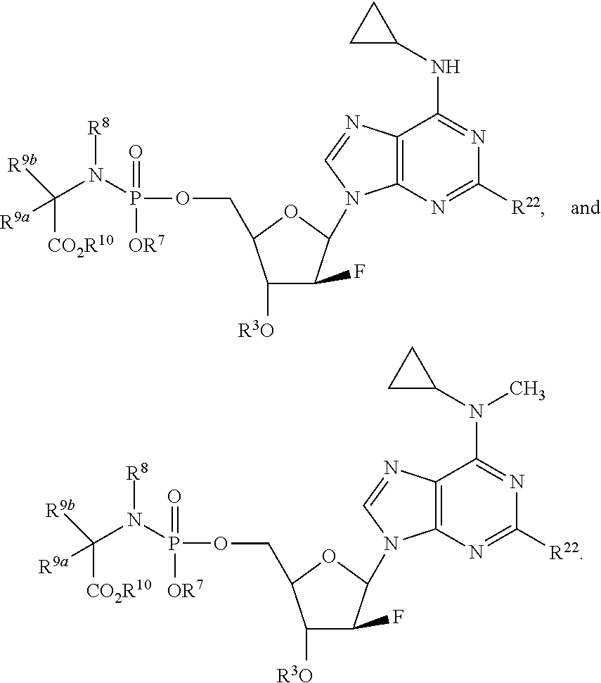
C1([R3O])C(F)C(N2C3=C(C(NC4CC4)=NC([R22])=N3)N=C2)OC1COP(N(C([CO2R10])([R9a])[R9b])[R8])(=O)[OR7].C1([R3O])C(F)C(N2C3=C(C(N(C4CC4)C)=NC([R22])=N3)N=C2)OC1COP(N(C([CO2R10])([R9a])[R9b])[R8])(=O)[OR7]
